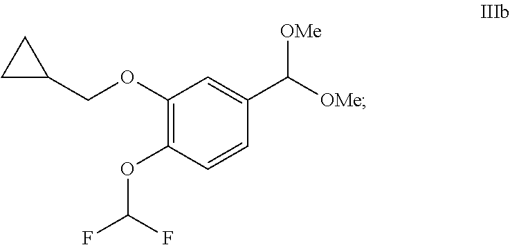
C1(OCC2CC2)=C(OC(F)F)C=CC(C([OMe])[OMe])=C1
